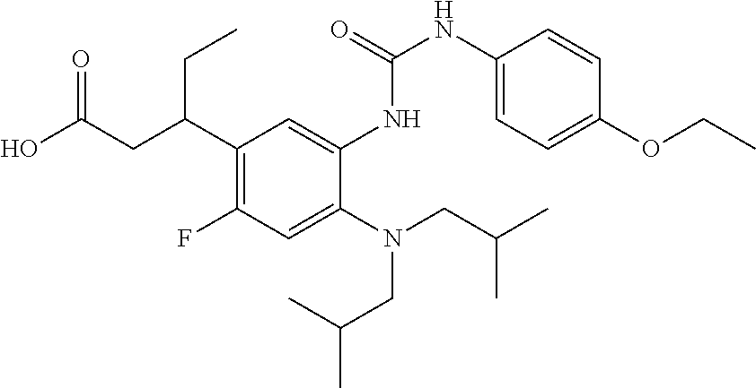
N(CC(C)C)(CC(C)C)C1=CC(F)=C(C(CC(O)=O)CC)C=C1NC(=O)NC1=CC=C(OCC)C=C1
